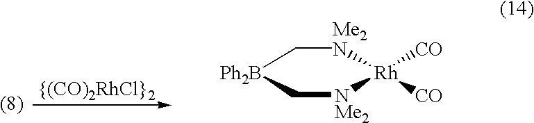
[{(CO)2RhCl}2].C1[Me2N][Rh]([CO])([CO])[NMe2]C[Ph2B]1
